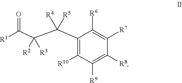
C1(C(C(C([R1])=O)([R2])[R3])([R4])[R5])=C([R10])C([R9])=C([R8])C([R7])=C1[R6]
